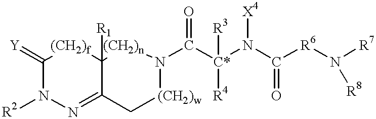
C1(=[Y])N([R2])N=C2C([R1])([(CH2)f]1)[(CH2)n]N(C([C*]([R4])(N(C(=O)[R6]N([R7])[R8])[X4])[R3])=O)[(CH2)w]C2
